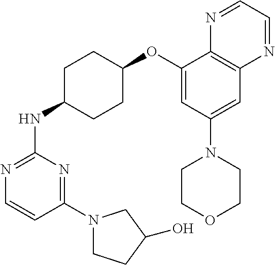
C1(N2CCC(O)C2)=NC(NC2CCC(OC3=CC(N4CCOCC4)=CC4=C3N=CC=N4)CC2)=NC=C1
